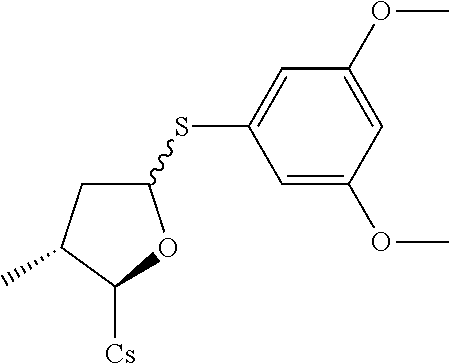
C1(SC2=CC(OC)=CC(OC)=C2)CC(C)C([Cs])O1
